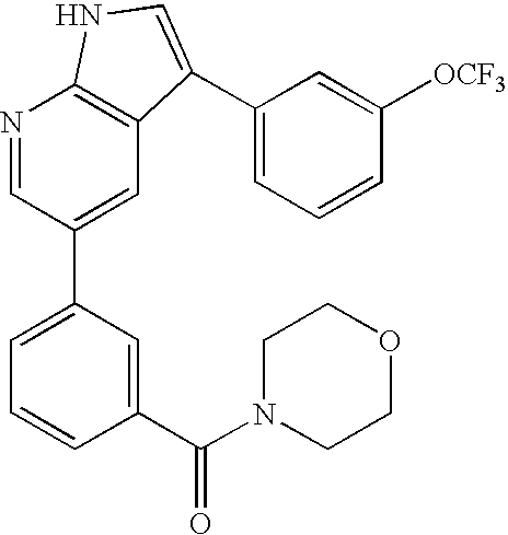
C1(C(=O)N2CCOCC2)=CC(C2=CC3=C(N=C2)NC=C3C2=CC=CC([OCF3])=C2)=CC=C1
